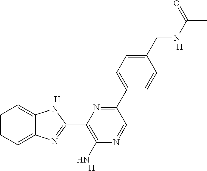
C1=CC=C2C(=C1)NC(C1=C(N)N=CC(C3=CC=C(CNC(C)=O)C=C3)=N1)=N2.[H].[H].[H]
